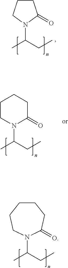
C1CCN(C(CC)C)C1=O.N1(C(CC)C)C(=O)CCCC1.N1(C(CC)C)C(=O)CCCCC1
